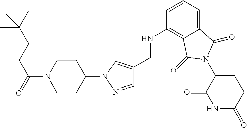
C1(CNC2=C3C(=CC=C2)C(=O)N(C2C(=O)NC(=O)CC2)C3=O)=CN(C2CCN(C(=O)CCC(C)(C)C)CC2)N=C1
